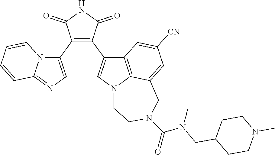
C1(C2=CN=C3N2C=CC=C3)=C(C2=CN3C4=C2C=C([CN])C=C4CN(C(=O)N(C)CC2CCN(C)CC2)CC3)C(=O)NC1=O
